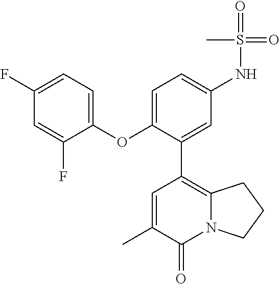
CC1=CC(C2=CC(NS(=O)(=O)C)=CC=C2OC2=CC=C(F)C=C2F)=C2N(C1=O)CCC2
